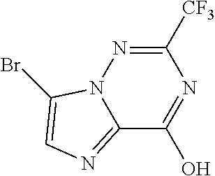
C12=NC=C(Br)N1N=C([CF3])N=C2O
